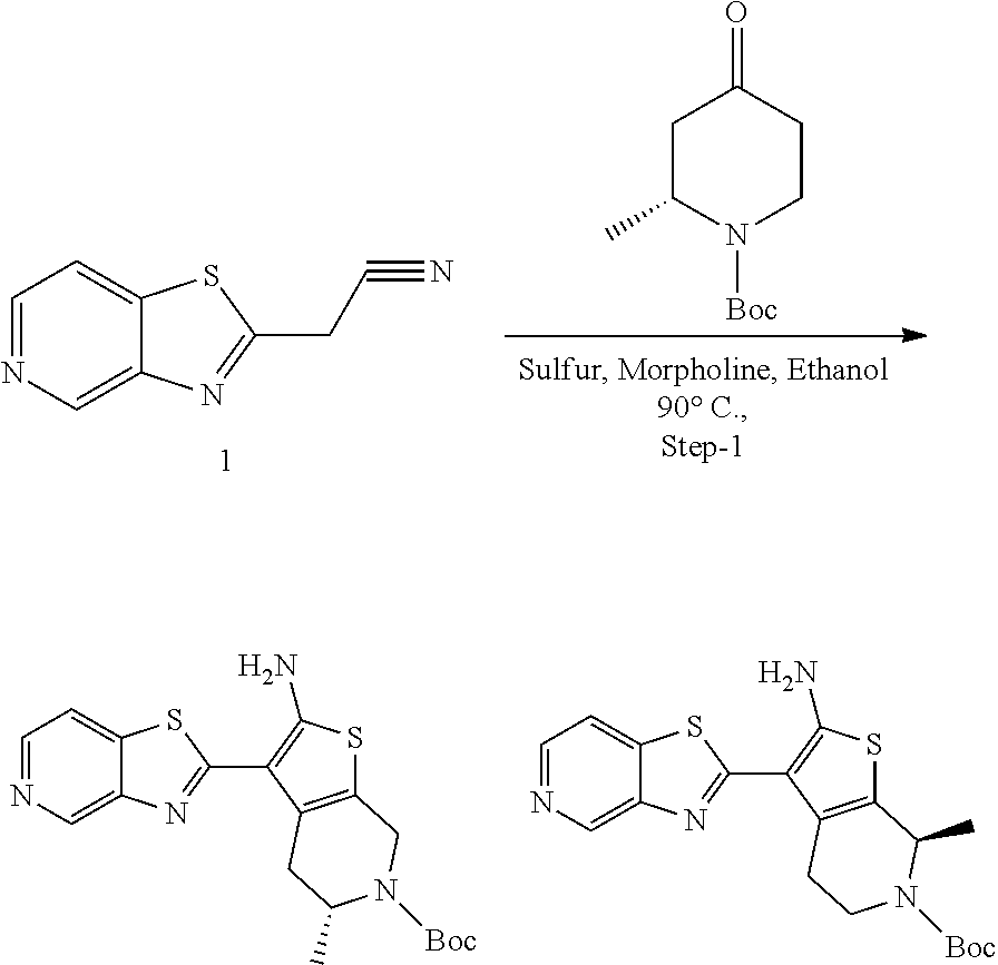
C1C(C)N([Boc])CCC1=O.C1=NC=C2C(=C1)SC(CC#N)=N2.C1=NC=C2C(=C1)SC(C1=C(N)SC3=C1CCN([Boc])C3C)=N2.C1=NC=C2C(=C1)SC(C1=C(N)SC3=C1CC(C)N([Boc])C3)=N2
